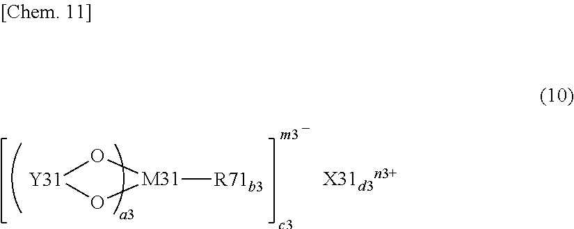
[M31]1([R71b3])O[Y31]O1
